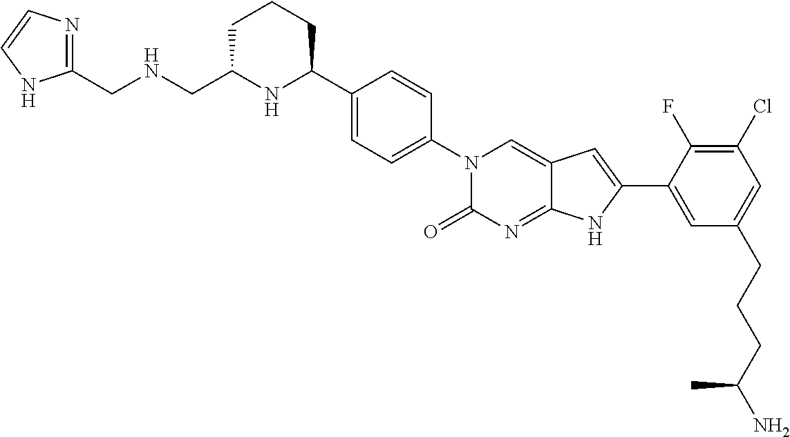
N(CC1NC(C2=CC=C(N3C(=O)N=C4C(=C3)C=C(C3=CC(CCCC(N)C)=CC(Cl)=C3F)N4)C=C2)CCC1)CC1=NC=CN1
